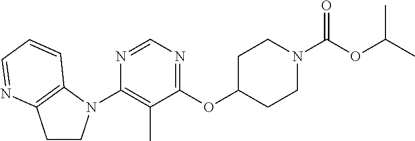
C1(N2CCC3=C2C=CC=N3)=C(C)C(OC2CCN(C(=O)OC(C)C)CC2)=NC=N1
